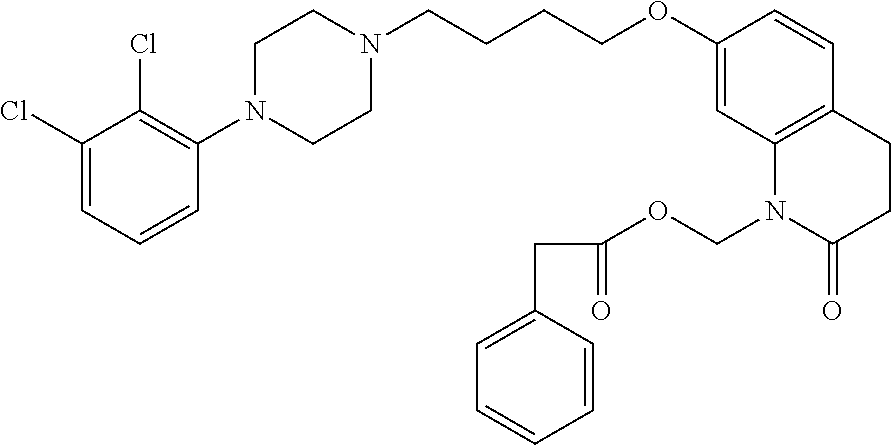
C1(Cl)=CC=CC(N2CCN(CCCCOC3=CC4=C(C=C3)CCC(=O)N4COC(CC3=CC=CC=C3)=O)CC2)=C1Cl
